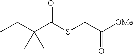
CCC(C(SCC([OMe])=O)=O)(C)C
